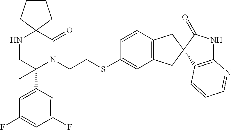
N1CC(C2=CC(F)=CC(F)=C2)(C)N(CCSC2=CC3=C(C=C2)CC2(C3)C(=O)NC3=C2C=CC=N3)C(=O)C12CCCC2
